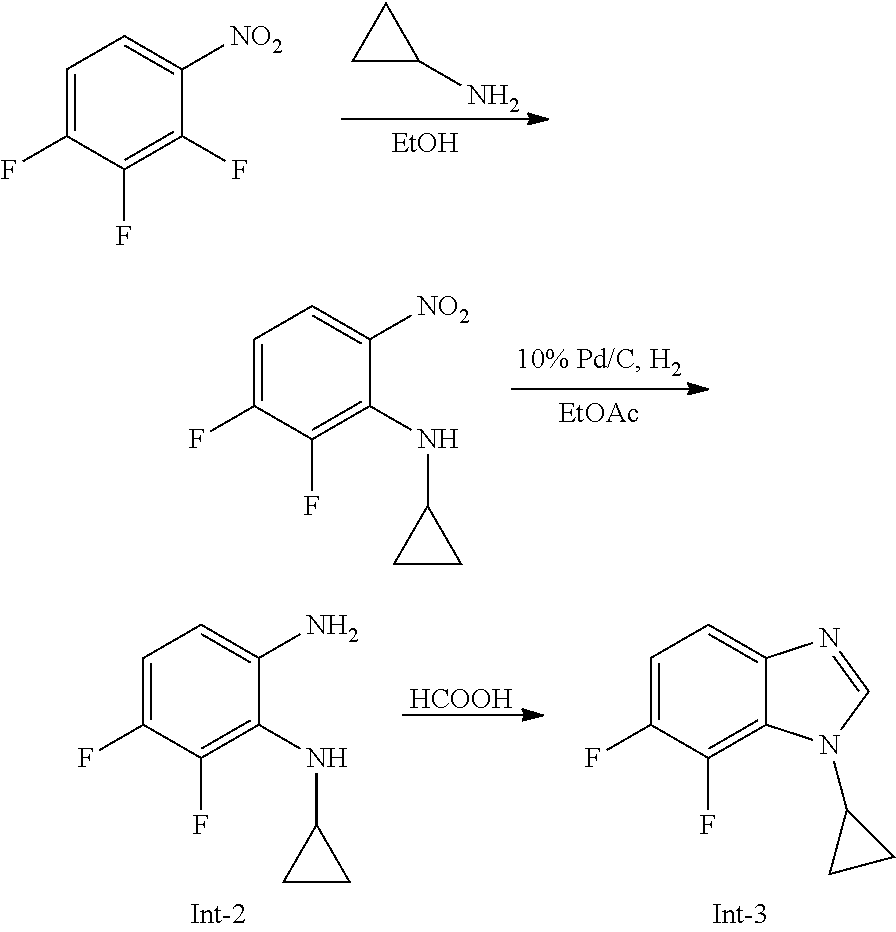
C1CC1N.C1=C(F)C(F)=C(F)C([NO2])=C1.[EtOH].[EtOAc].C1=C(F)C(F)=C(NC2CC2)C([NO2])=C1.C1=C(F)C(F)=C(NC2CC2)C(N)=C1.C1=C(F)C(F)=C2C(=C1)N=CN2C1CC1.[HCOOH]
